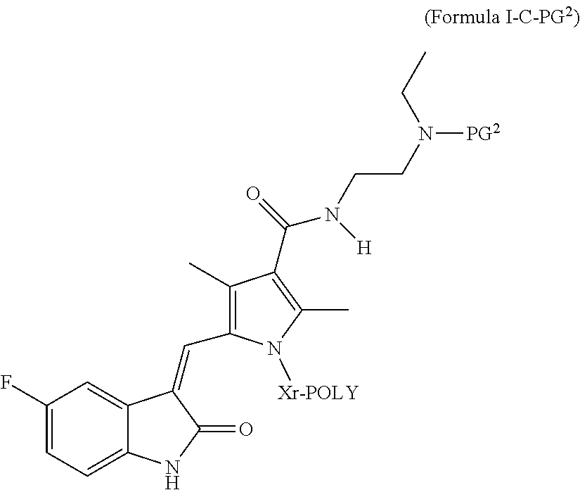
C1(F)=CC=C2C(=C1)C(=CC1=C(C)C(C(N([H])CCN(CC)[PG2])=O)=C(C)N1[Xr-POLY])C(=O)N2
